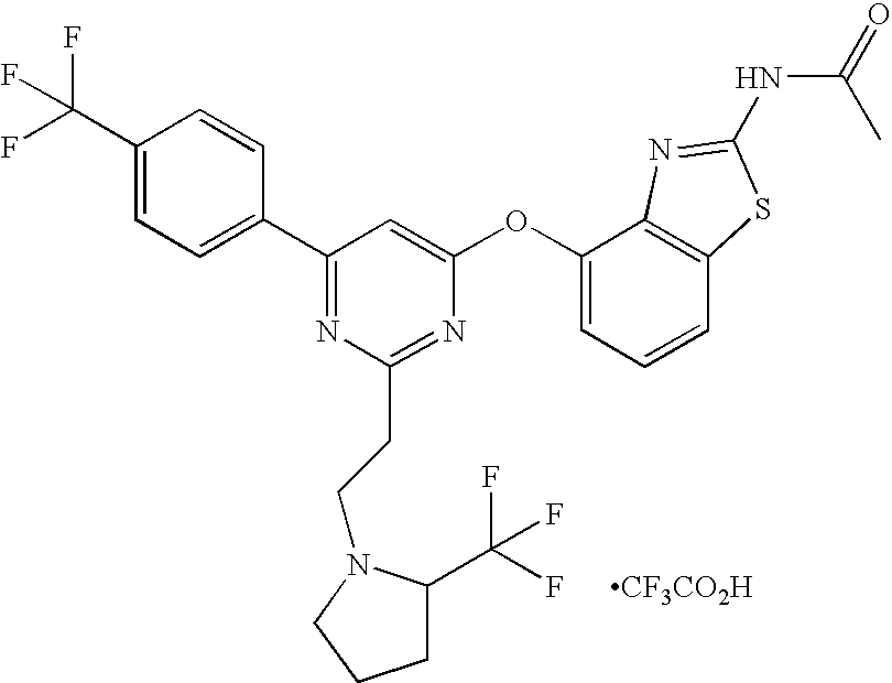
C1(C(F)(F)F)=CC=C(C2=NC(CCN3C(C(F)(F)F)CCC3)=NC(OC3=CC=CC4=C3N=C(NC(C)=O)S4)=C2)C=C1.[CF3CO2H]
